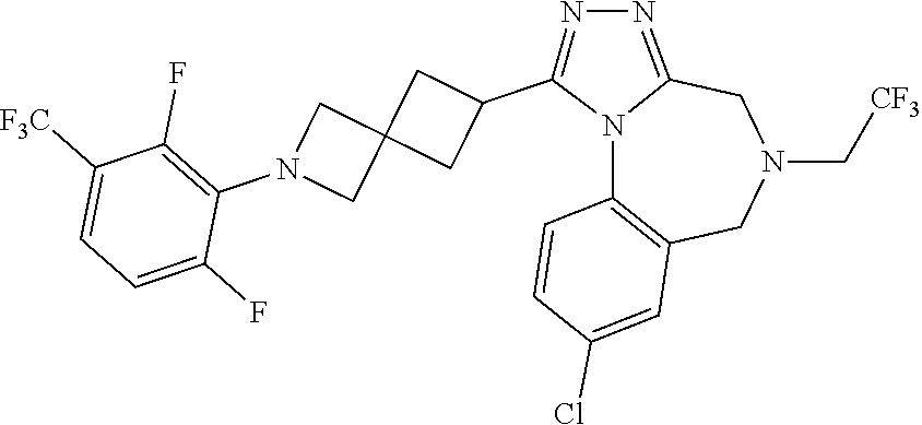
N12C3=C(CN(C[CF3])CC1=NN=C2C1CC2(C1)CN(C1=C(F)C([F3C])=CC=C1F)C2)C=C(Cl)C=C3
